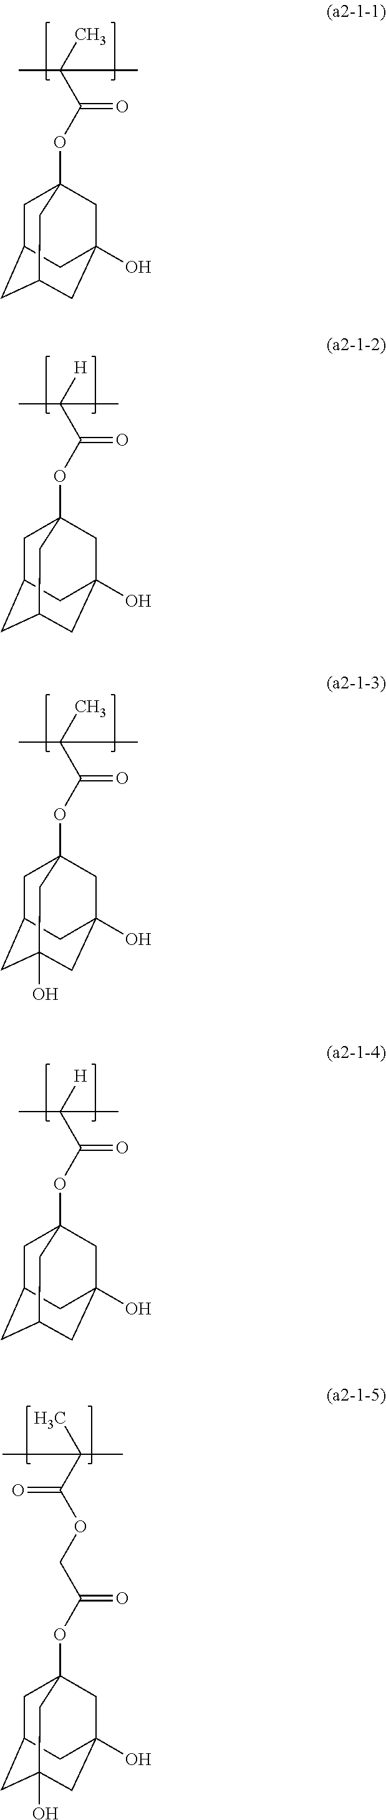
C1C2CC3CC(O)(C2)CC1(OC(C(C)(C)C)=O)C3.C1C2CC3CC(O)(C2)CC1(OC(C([H])(C)C)=O)C3.C1C2CC3(O)CC(O)(C2)CC1(OC(C(C)(C)C)=O)C3.C1C2CC3CC(O)(C2)CC1(OC(C([H])(C)C)=O)C3.C1C2CC3(O)CC(O)(C2)CC1(OC(COC(C(C)(C)C)=O)=O)C3
